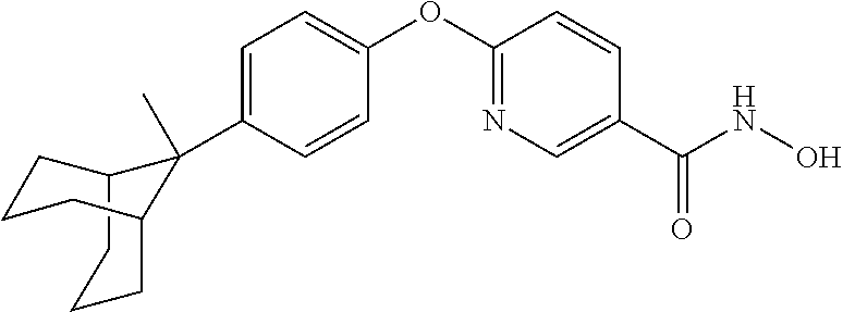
C12CCCC(CCC1)C2(C1=CC=C(OC2=NC=C(C(NO)=O)C=C2)C=C1)C
